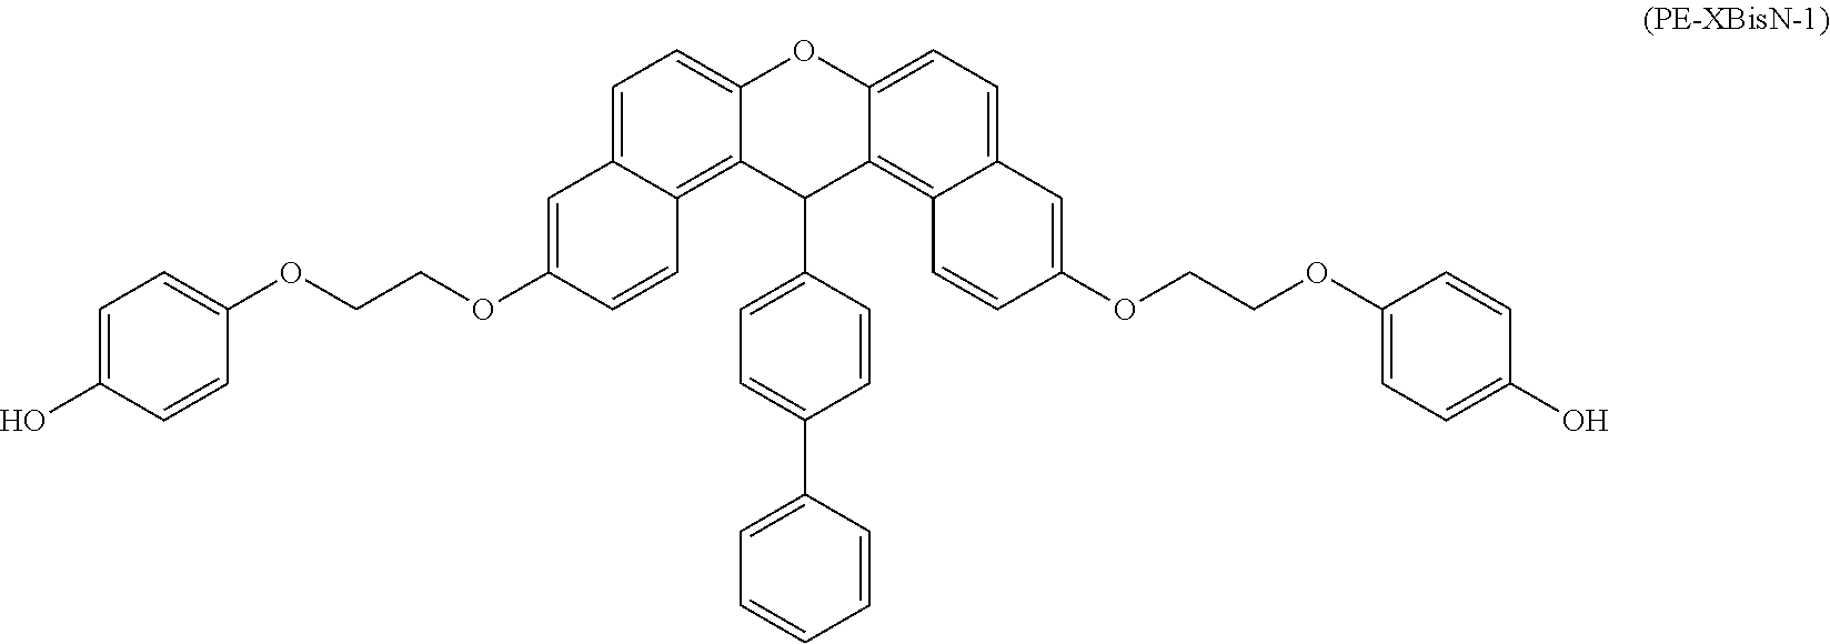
C12=CC=C3C(=C1C(C1=CC=C(C4=CC=CC=C4)C=C1)C1=C4C(=CC=C1O2)C=C(OCCOC1=CC=C(O)C=C1)C=C4)C=CC(OCCOC1=CC=C(O)C=C1)=C3
